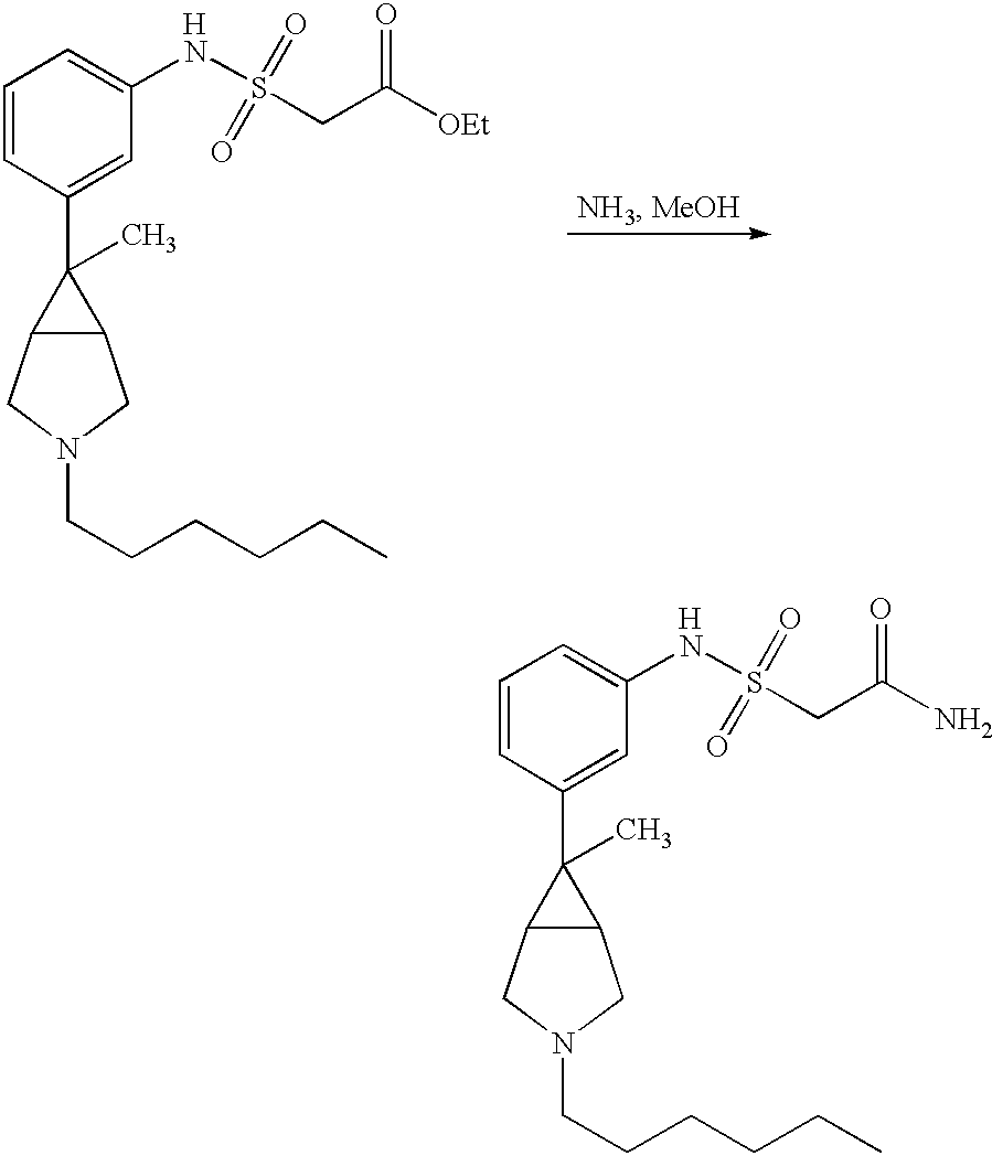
C1=CC(C2(C)C3C2CN(CCCCCC)C3)=CC(NS(CC([OEt])=O)(=O)=O)=C1.[H].[H].C1=CC(C2(C)C3C2CN(CCCCCC)C3)=CC(NS(CC(N)=O)(=O)=O)=C1
